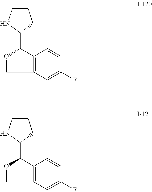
C12=C(C=C(F)C=C1)COC2C1CCCN1.C12=C(C=C(F)C=C1)COC2C1CCCN1
